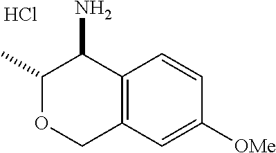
C12=C(C(N)C(C)OC1)C=CC([OMe])=C2.Cl
